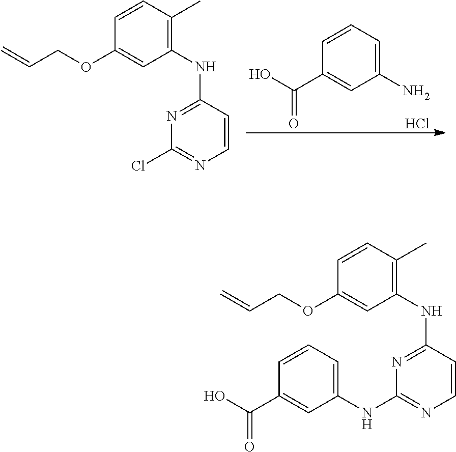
C1(C)=C(NC2=NC(Cl)=NC=C2)C=C(OCC=C)C=C1.C1=C(N)C=C(C(O)=O)C=C1.Cl.C1(C)=C(NC2=NC(NC3=CC=CC(C(O)=O)=C3)=NC=C2)C=C(OCC=C)C=C1
